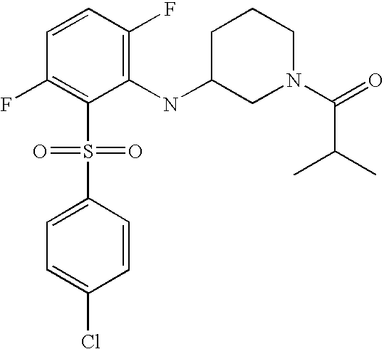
C1=CC(F)=C(NC2CN(C(=O)C(C)C)CCC2)C(S(=O)(=O)C2=CC=C(Cl)C=C2)=C1F
